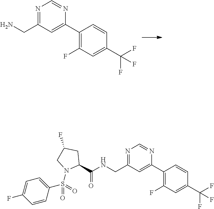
C1(C2=C(F)C=C(C(F)(F)F)C=C2)=CC(CN)=NC=N1.C1(C2=C(F)C=C(C(F)(F)F)C=C2)=CC(CNC(C2CC(F)CN2S(=O)(C2=CC=C(F)C=C2)=O)=O)=NC=N1
